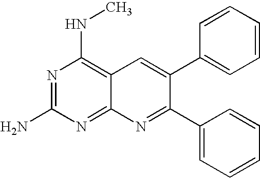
N1=C(N)N=C2C(=C1NC)C=C(C1=CC=CC=C1)C(C1=CC=CC=C1)=N2
